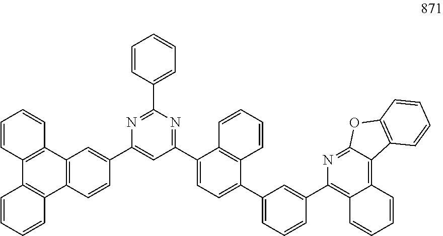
C12=C(C=CC(C3=CC(C4=CC=C(C5=CC=CC(C6=C7C(=C8C(=N6)OC6=C8C=CC=C6)C=CC=C7)=C5)C5=C4C=CC=C5)=NC(C4=CC=CC=C4)=N3)=C1)C1=C(C3=C2C=CC=C3)C=CC=C1
